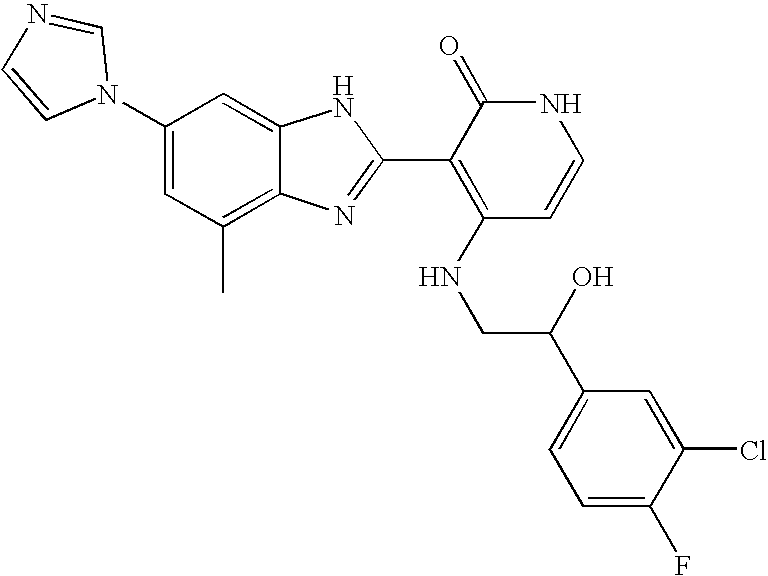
C1(C)=C2C(=CC(N3C=NC=C3)=C1)NC(C1=C(NCC(C3=CC=C(F)C(Cl)=C3)O)C=CNC1=O)=N2
